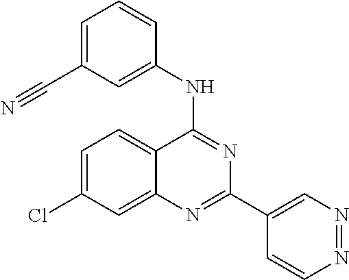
C1=C(Cl)C=C2C(=C1)C(NC1=CC(C#N)=CC=C1)=NC(C1=CN=NC=C1)=N2
